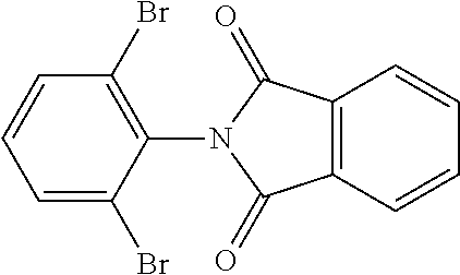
C12=C(C=CC=C1)C(=O)N(C1=C(Br)C=CC=C1Br)C2=O
